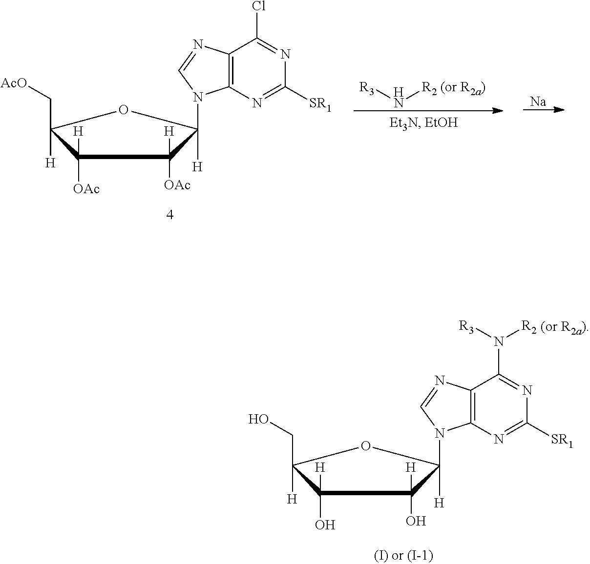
C1(O)([H])C([H])(CO)OC([H])(N2C3=C(N=C2)C(N([R3])[R2])=NC([SR1])=N3)C1(O)[H].[(or R2a)].C1([OAc])([H])C([H])(C[AcO])OC([H])(N2C3=C(N=C2)C(Cl)=NC([SR1])=N3)C1([OAc])[H].[R3]N[R2].[(or R2a)].[Na]
